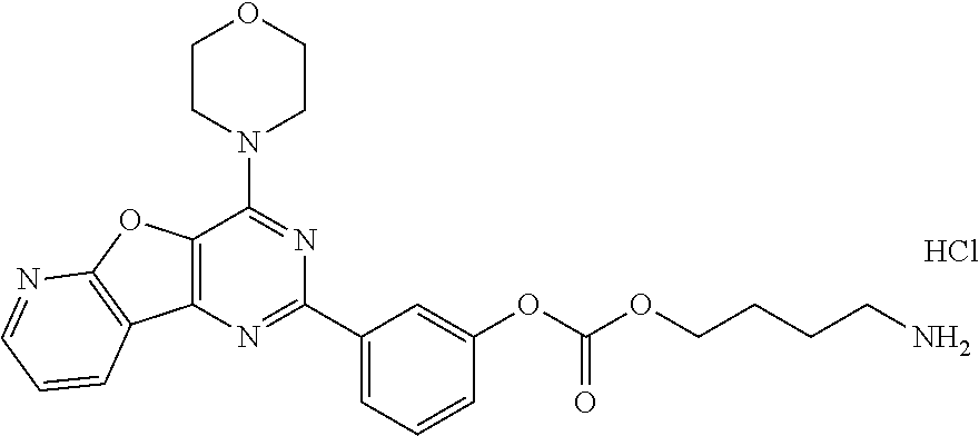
C12=C(N=C(C3=CC=CC(OC(OCCCCN)=O)=C3)N=C1N1CCOCC1)C1=C(O2)N=CC=C1.Cl
